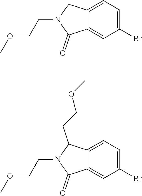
C12=CC(Br)=CC=C1CN(CCOC)C2=O.COCCC1C2=CC=C(Br)C=C2C(=O)N1CCOC
